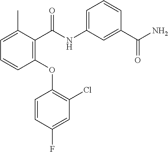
C1(OC2=C(Cl)C=C(F)C=C2)=C(C(NC2=CC=CC(C(N)=O)=C2)=O)C(C)=CC=C1
